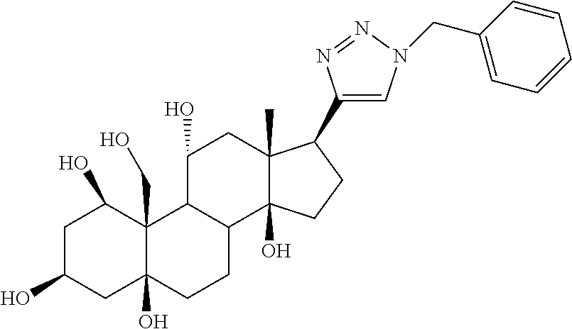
C1C(O)CC2(O)C(CO)(C1O)C1C(CC2)C2(O)C(C)(CC1O)C(C1=CN(CC3=CC=CC=C3)N=N1)CC2
